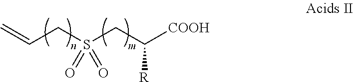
C=CCS(CC([COOH])[R])(=O)=O
